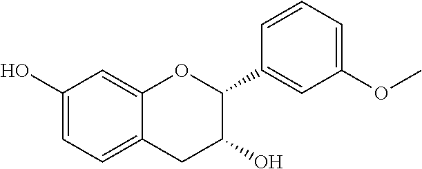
C1=C(O)C=C2C(=C1)CC(O)C(C1=CC(OC)=CC=C1)O2
